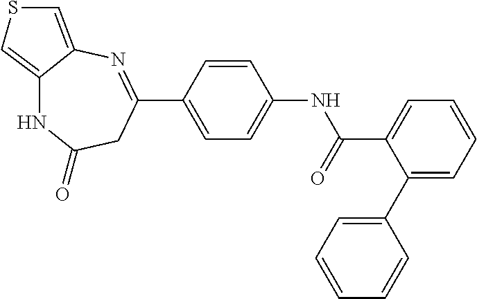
C1=C(C2=NC3=CSC=C3NC(=O)C2)C=CC(NC(C2=CC=CC=C2C2=CC=CC=C2)=O)=C1
